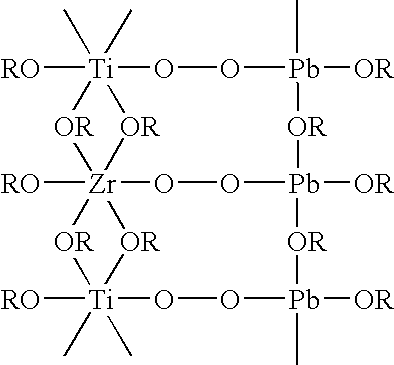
[RO][Ti]12(C)(C)OO[Pb]([OR])(C)[OR][Pb]3([OR])OO[Zr]4([RO])([OR]1)([OR]2)[OR][Ti]([RO])(C)(C)([OR]4)OO[Pb]([OR])(C)[OR]3
